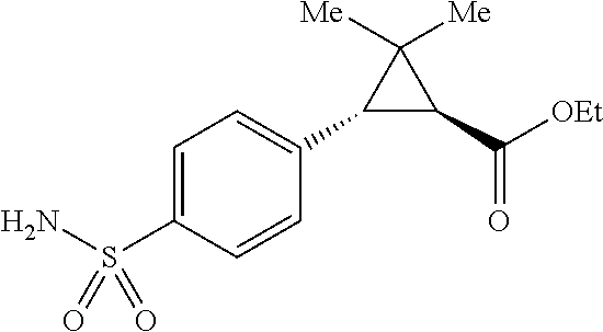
C1=C(S(N)(=O)=O)C=CC(C2C(C(=O)[OEt])C2([Me])[Me])=C1
